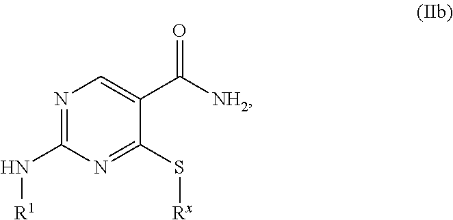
N1=C(N[R1])N=C(S[Rx])C(C([NH2])=O)=C1
